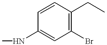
C1(Br)=C(CC)C=CC(NC)=C1
